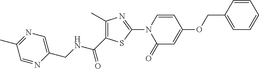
C1=CN(C2=NC(C)=C(C(NCC3=CN=C(C)C=N3)=O)S2)C(=O)C=C1OCC1=CC=CC=C1
